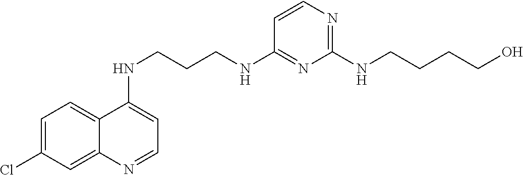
C1=C(Cl)C=C2C(=C1)C(NCCCNC1=NC(NCCCCO)=NC=C1)=CC=N2
